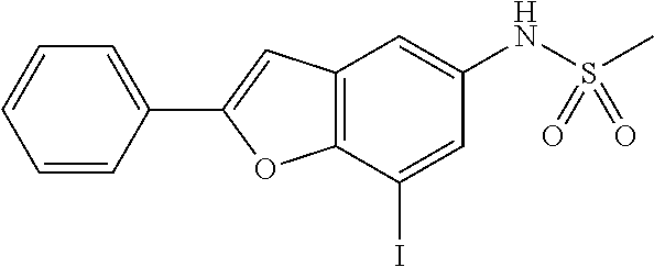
C12=C(C(I)=CC(NS(C)(=O)=O)=C1)OC(C1=CC=CC=C1)=C2
